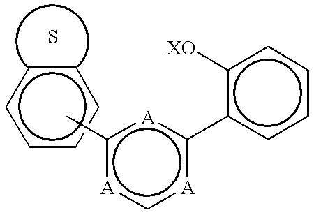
c1ccccc1.c1(C)[A]c[A]c(-c2ccccc2[XO])[A]1
